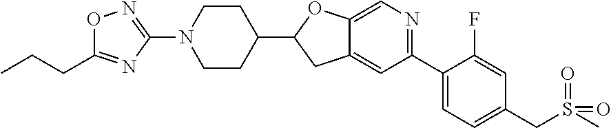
C12=CC(C3=CC=C(CS(C)(=O)=O)C=C3F)=NC=C1OC(C1CCN(C3=NOC(CCC)=N3)CC1)C2
